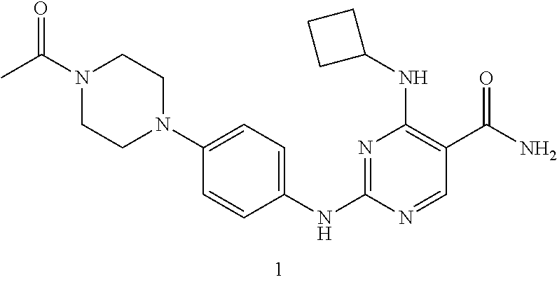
N1=C(NC2=CC=C(N3CCN(C(C)=O)CC3)C=C2)N=CC(C(N)=O)=C1NC1CCC1
